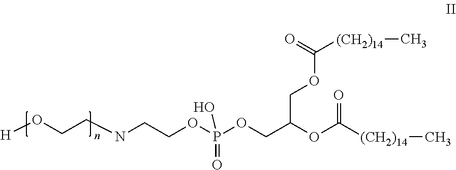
[H]OCCNCCOP(OCC(OC([(CH2)14]C)=O)COC(=O)[(CH2)14]C)(O)=O
